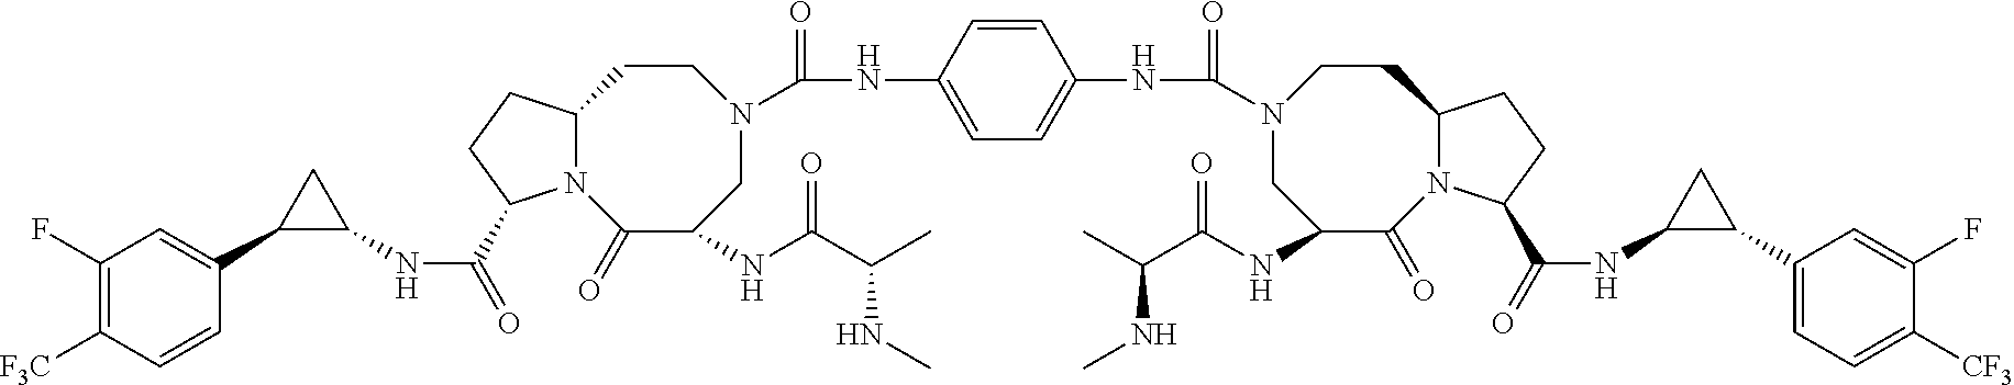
N(C(=O)C1N2C(CC1)CCN(C(NC1=CC=C(NC(=O)N3CC(NC(C(C)NC)=O)C(=O)N4C(CC3)CCC4C(=O)NC3C(C4=CC=C([CF3])C(F)=C4)C3)C=C1)=O)CC(NC(C(C)NC)=O)C2=O)C1C(C2=CC(F)=C([F3C])C=C2)C1
